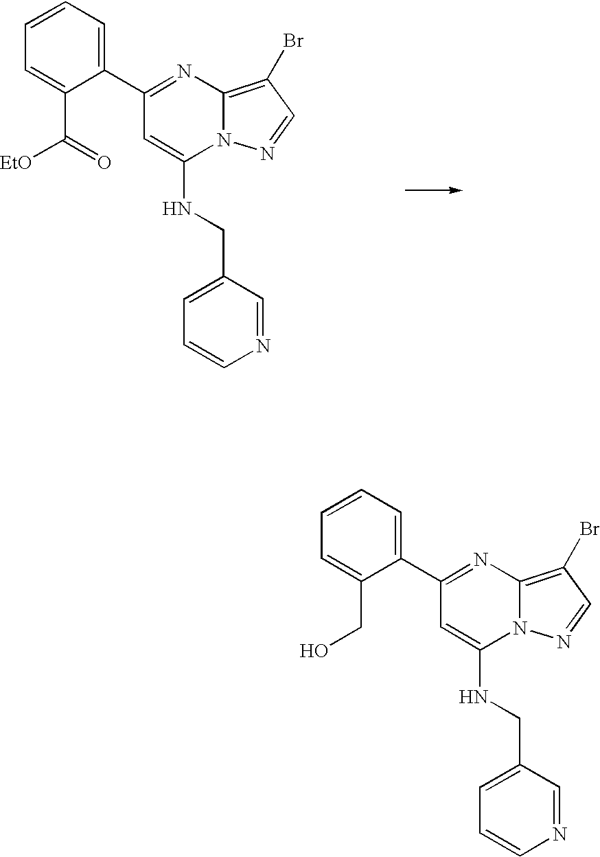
N1=C(C2=CC=CC=C2C(=O)[EtO])C=C(NCC2=CC=CN=C2)N2C1=C(Br)C=N2.N1=C(C2=CC=CC=C2CO)C=C(NCC2=CC=CN=C2)N2C1=C(Br)C=N2
